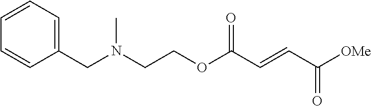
N(CCOC(C=CC([OMe])=O)=O)(CC1=CC=CC=C1)C
